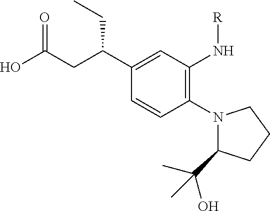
C1(C(CC(O)=O)CC)=CC(N[R])=C(N2C(C(C)(O)C)CCC2)C=C1
